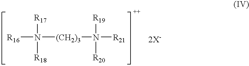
[R17]N([R16])([(CH2)3]N([R21])([R19])[R20])[R18]
